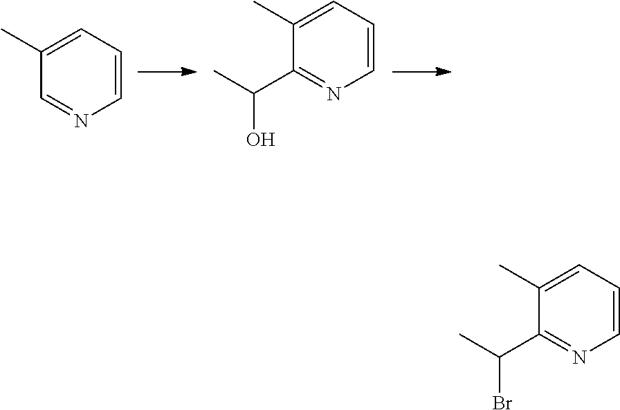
C1(C)=CC=CN=C1.C1(C)=CC=CN=C1C(C)O.C1(C)=CC=CN=C1C(C)Br
